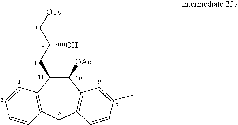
C1([OAc])C(CC(C[OTs])O)C2=C(CC3=C1C=C(F)C=C3)C=CC=C2
